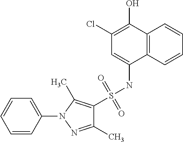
C1(S(NC2=CC(Cl)=C(O)C3=C2C=CC=C3)(=O)=O)=C(C)N(C2=CC=CC=C2)N=C1C
